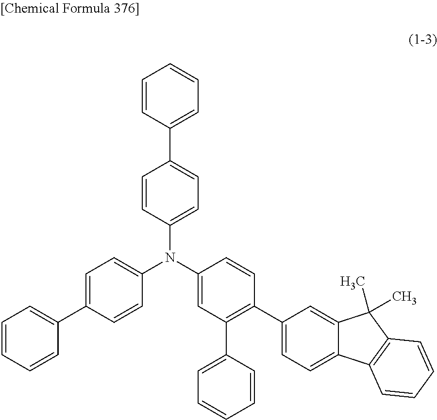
C1(N(C2=CC(C3=CC=CC=C3)=C(C3=CC=C4C(=C3)C(C)(C)C3=C4C=CC=C3)C=C2)C2=CC=C(C3=CC=CC=C3)C=C2)=CC=C(C2=CC=CC=C2)C=C1
